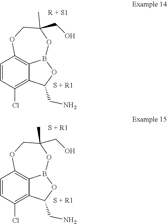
C1=CC(Cl)=C2C3=C1OCC(CO)(C)OB3OC2CN.[S + R1].C1=CC(Cl)=C2C3=C1OCC(CO)(C)OB3OC2CN.[S + R1]
